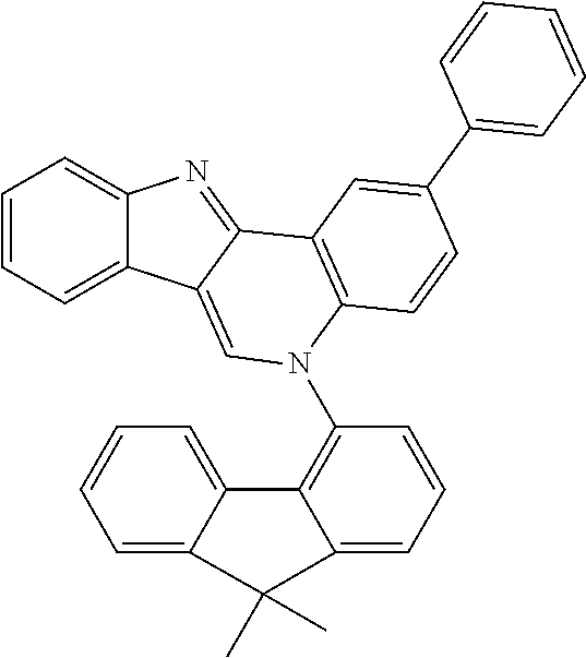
C1=CC=C2C(=C1)N=C1C2=CN(C2=C3C(=CC=C2)C(C)(C)C2=CC=CC=C32)C2=C1C=C(C1=CC=CC=C1)C=C2
